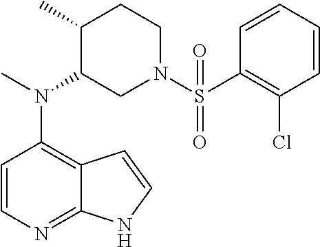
C12=C(N(C)C3CN(S(=O)(C4=C(Cl)C=CC=C4)=O)CCC3C)C=CN=C1NC=C2
